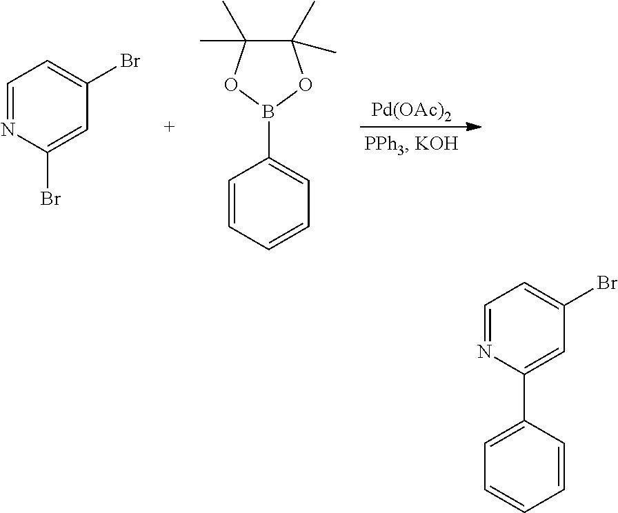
[Pd(OAc)2].C1=NC(Br)=CC(Br)=C1.C1=CC=CC=C1B1OC(C)(C)C(C)(C)O1.C1=NC(C2=CC=CC=C2)=CC(Br)=C1
